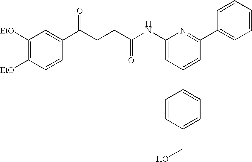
C1(NC(CCC(C2=CC([EtO])=C([EtO])C=C2)=O)=O)=CC(C2=CC=C(CO)C=C2)=CC(C2=CC=CC=C2)=N1
